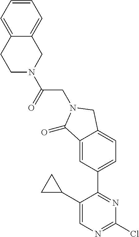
C1(C2CC2)=CN=C(Cl)N=C1C1=CC=C2C(=C1)C(=O)N(CC(=O)N1CC3=CC=CC=C3CC1)C2
